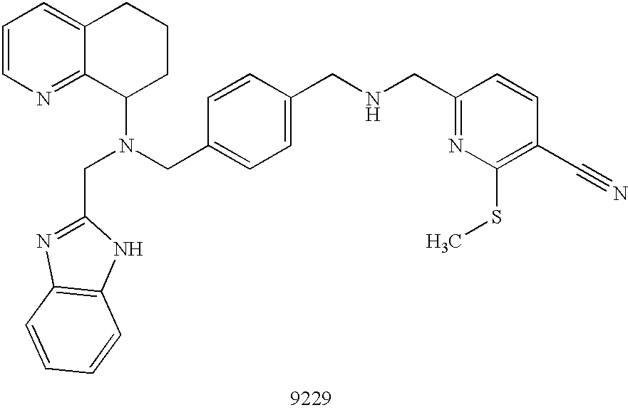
C1=CN=C2C(=C1)CCCC2N(CC1=CC=C(CNCC2=NC(SC)=C(C#N)C=C2)C=C1)CC1=NC2=C(N1)C=CC=C2
